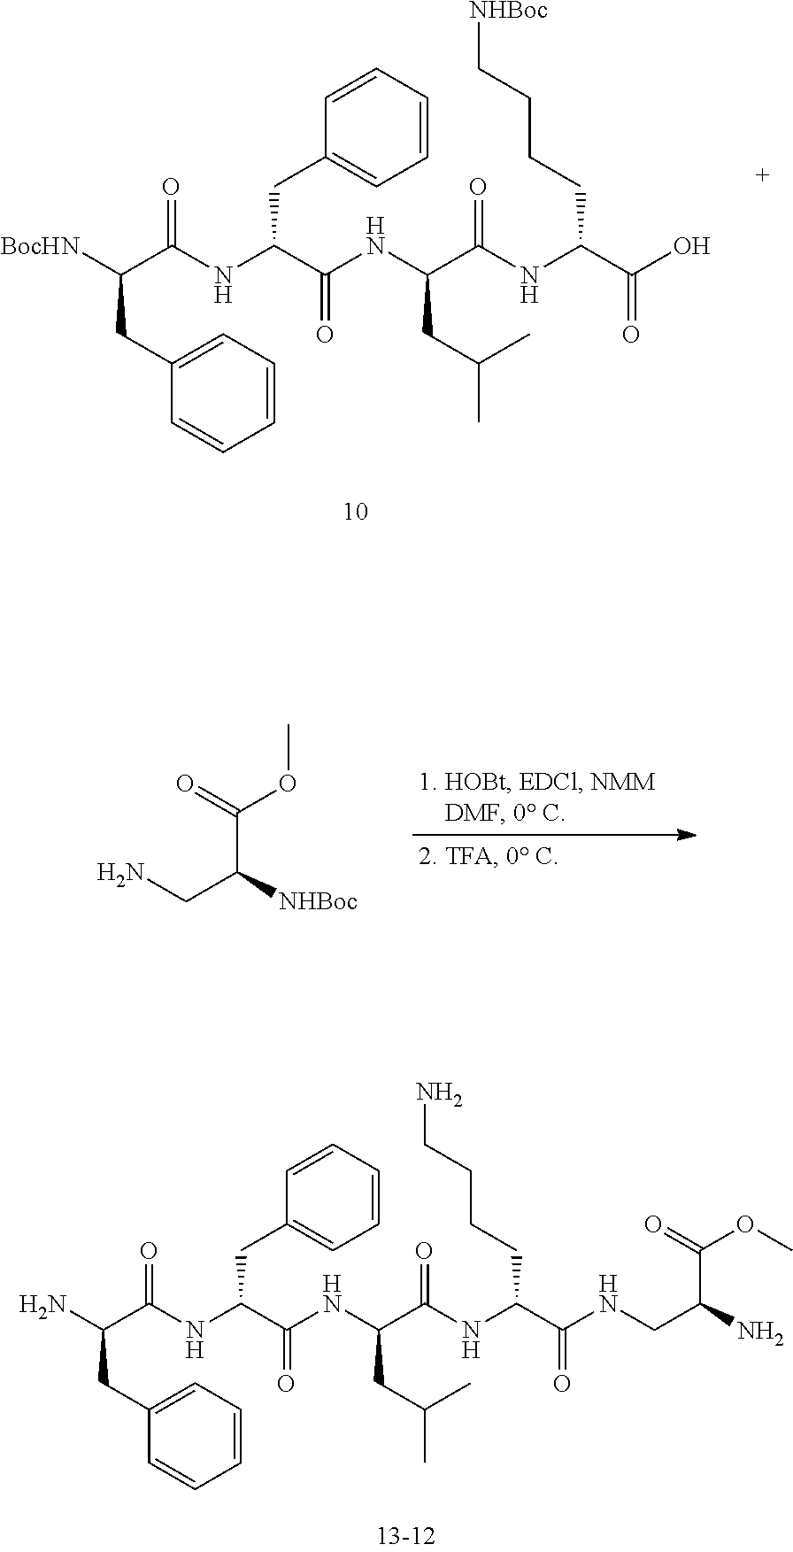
C1=CC=CC=C1CC(C(=O)NC(CC(C)C)C(=O)NC(CCCC[NHBoc])C(=O)O)NC(C(CC1=CC=CC=C1)[BocHN])=O.NCC([NHBoc])C(=O)OC.C1=CC=CC=C1CC(C(=O)NC(CC(C)C)C(=O)NC(CCCCN)C(=O)NCC(N)C(=O)OC)NC(C(CC1=CC=CC=C1)N)=O
